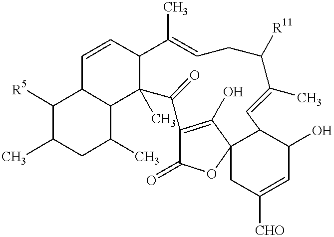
C1([R5])C(C)CC(C)C2C1C=CC1C2(C)C(=O)C2=C(O)C3(OC2=O)CC([CHO])=CC(O)C3C=C(C)C([R11])CC=C1C
